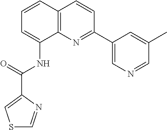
C1=CC2=C(C(NC(=O)C3=CSC=N3)=C1)N=C(C1=CN=CC(C)=C1)C=C2
